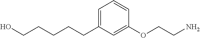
C1=C(CCCCCO)C=C(OCCN)C=C1
